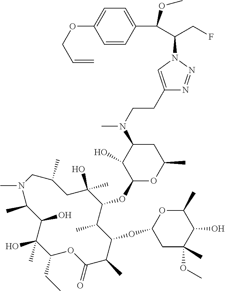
C1(O)(C)C(CC)OC(=O)C(C)C(OC2CC(OC)(C)C(O)C(C)O2)C(C)C(OC2OC(C)CC(N(C)CCC3=CN(C(C(C4=CC=C(OCC=C)C=C4)OC)CF)N=N3)C2O)C(C)(O)CC(C)CN(C)C(C)C1O
